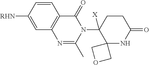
C1=CC([RHN])=CC2=C1C(=O)N(C1([X])C3(NC(=O)CC1)COC3)C(C)=N2
